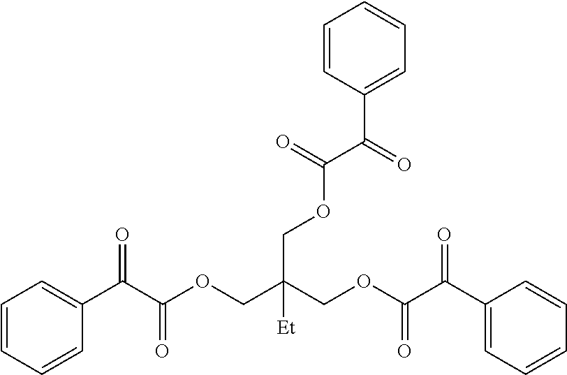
C1=CC=CC(C(C(OCC(COC(C(C2=CC=CC=C2)=O)=O)(COC(C(C2=CC=CC=C2)=O)=O)[Et])=O)=O)=C1
